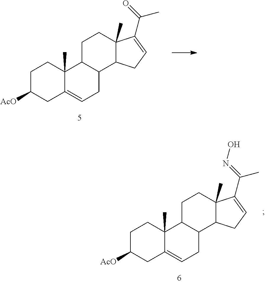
C1C([AcO])CC2=CCC3C(C2(C)C1)CCC1(C)C3CC=C1C(=O)C.C1C([AcO])CC2=CCC3C(C2(C)C1)CCC1(C)C3CC=C1C(=NO)C
